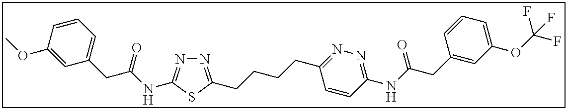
N1=C(CCCCC2=NN=C(NC(CC3=CC(OC(F)(F)F)=CC=C3)=O)C=C2)SC(NC(CC2=CC=CC(OC)=C2)=O)=N1
